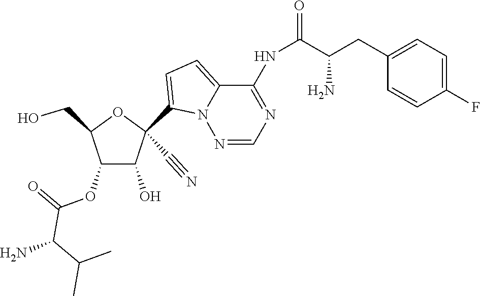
C1(C#N)(C2=CC=C3N2N=CN=C3NC(=O)C(CC2=CC=C(F)C=C2)N)C(O)C(OC(C(N)C(C)C)=O)C(CO)O1
